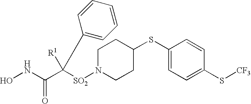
C1(SC2CCN([SO2]C(C(NO)=O)([R1])C3=CC=CC=C3)CC2)=CC=C(S[CF3])C=C1
